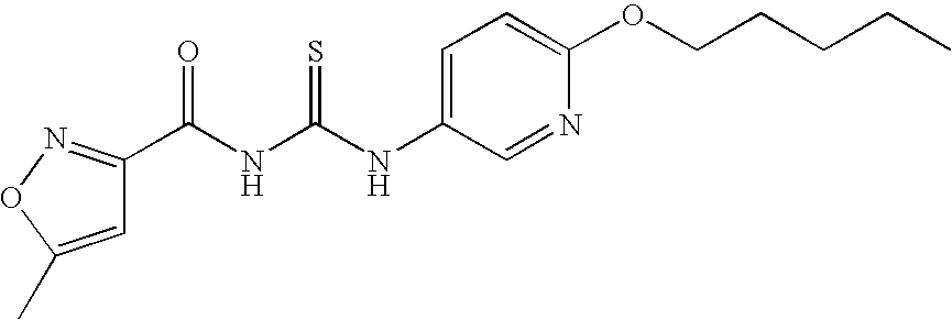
N(C(NC(=O)C1=NOC(C)=C1)=S)C1=CC=C(OCCCCC)N=C1
